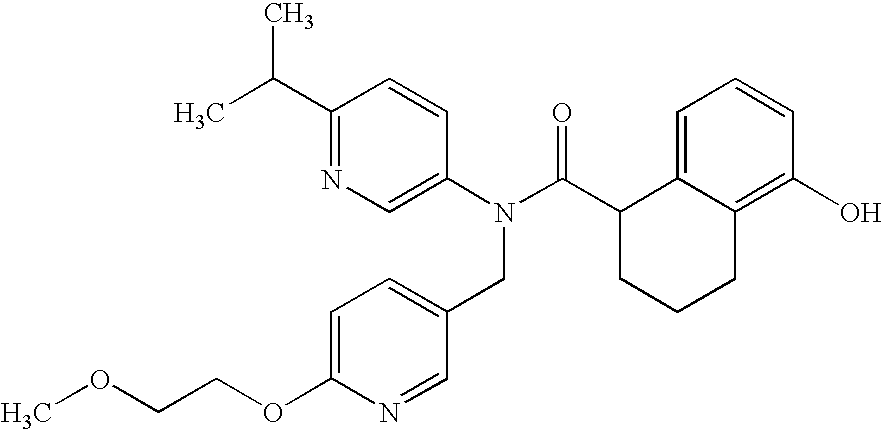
C1(C(C)C)=NC=C(N(C(C2CCCC3=C(O)C=CC=C23)=O)CC2=CC=C(OCCOC)N=C2)C=C1
